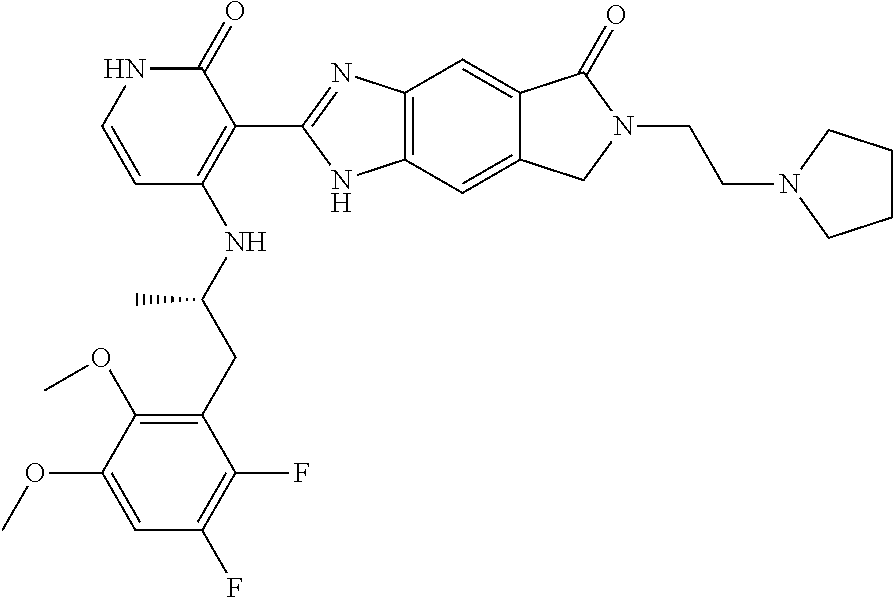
C12=C(C=C3C(=C1)C(=O)N(CCN1CCCC1)C3)NC(C1=C(NC(C)CC3=C(OC)C(OC)=CC(F)=C3F)C=CNC1=O)=N2
